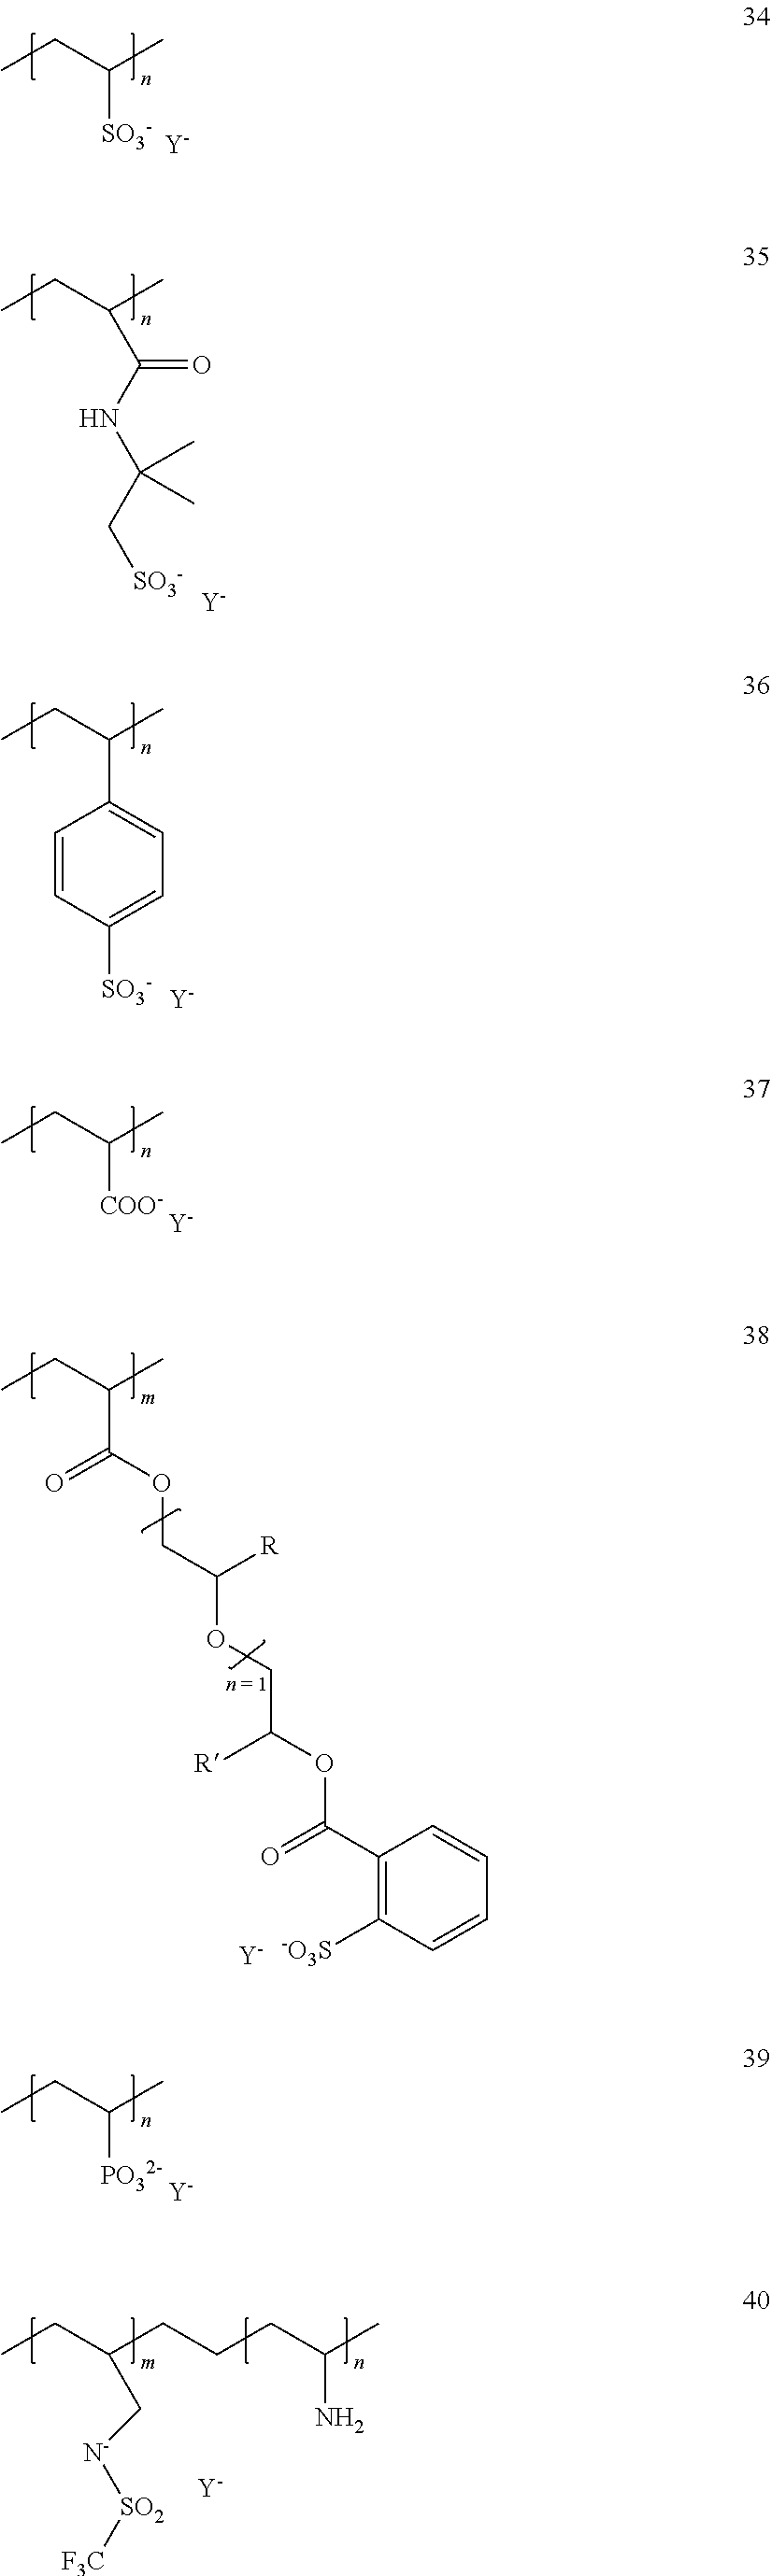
CCC(C)[SO3-].[Y].CCC(C)[COO-].[Y].CCC(C)[PO32-].[Y].CCC(C)C(NC(C[SO3-])(C)C)=O.[Y].CCC(C)C1=CC=C([SO3-])C=C1.[Y].CCC(C)C(OCC([R])OCC(OC(C1=C([-O3S])C=CC=C1)=O)[R])=O.[Y].CCC(CCCC(C)N)C[N-][SO2][F3C].[Y]
